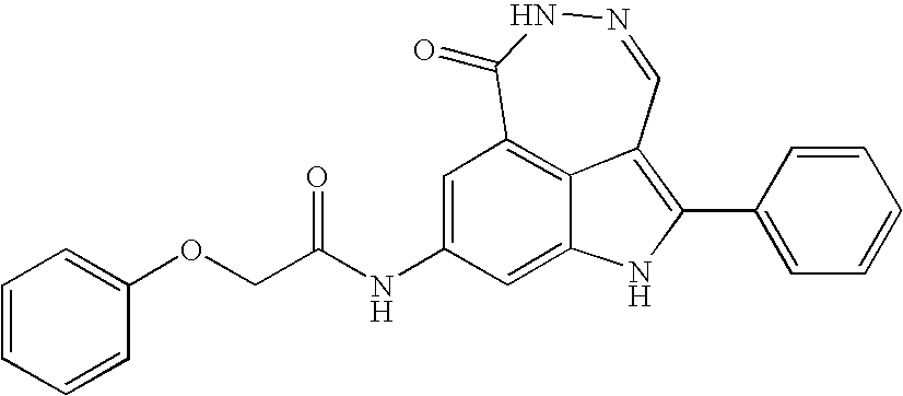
N1=CC2=C(C3=CC=CC=C3)NC3=CC(NC(=O)COC4=CC=CC=C4)=CC(=C23)C(=O)N1
